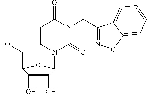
C1=CN(C2OC(CO)C(O)C2O)C(=O)N(CC2=NOC3=CC=CC=C23)C1=O
